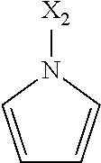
C1=CN([X2])C=C1
